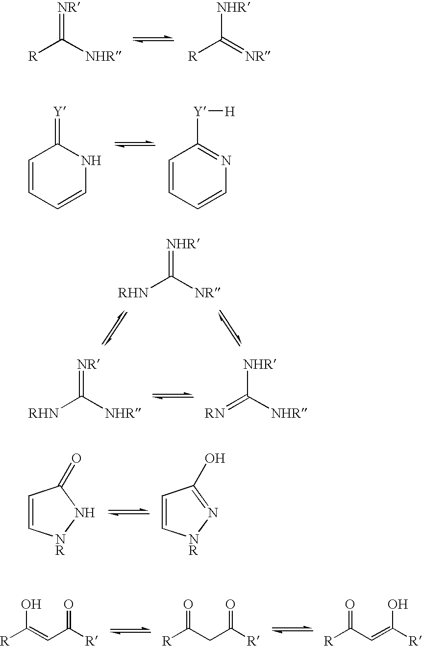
[R]C([NHR])=[NR].[R]C(=[NR])[NHR].C1=CC=CNC1=[Y].C1=CC=CN=C1[Y][H].[RHN]C([NR])=[NHR].[RHN]C([NHR])=[NR].[RN]=C([NHR])[NHR].C1=C[NR]NC1=O.C1=C[NR]N=C1O.[R]C(O)=CC(=O)[R].[R]C(=O)CC(=O)[R].[R]C(=O)C=C(O)[R]
